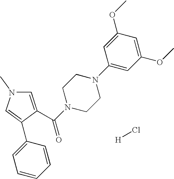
C1=C(C(N2CCN(C3=CC(OC)=CC(OC)=C3)CC2)=O)C(C2=CC=CC=C2)=CN1C.Cl[H]
